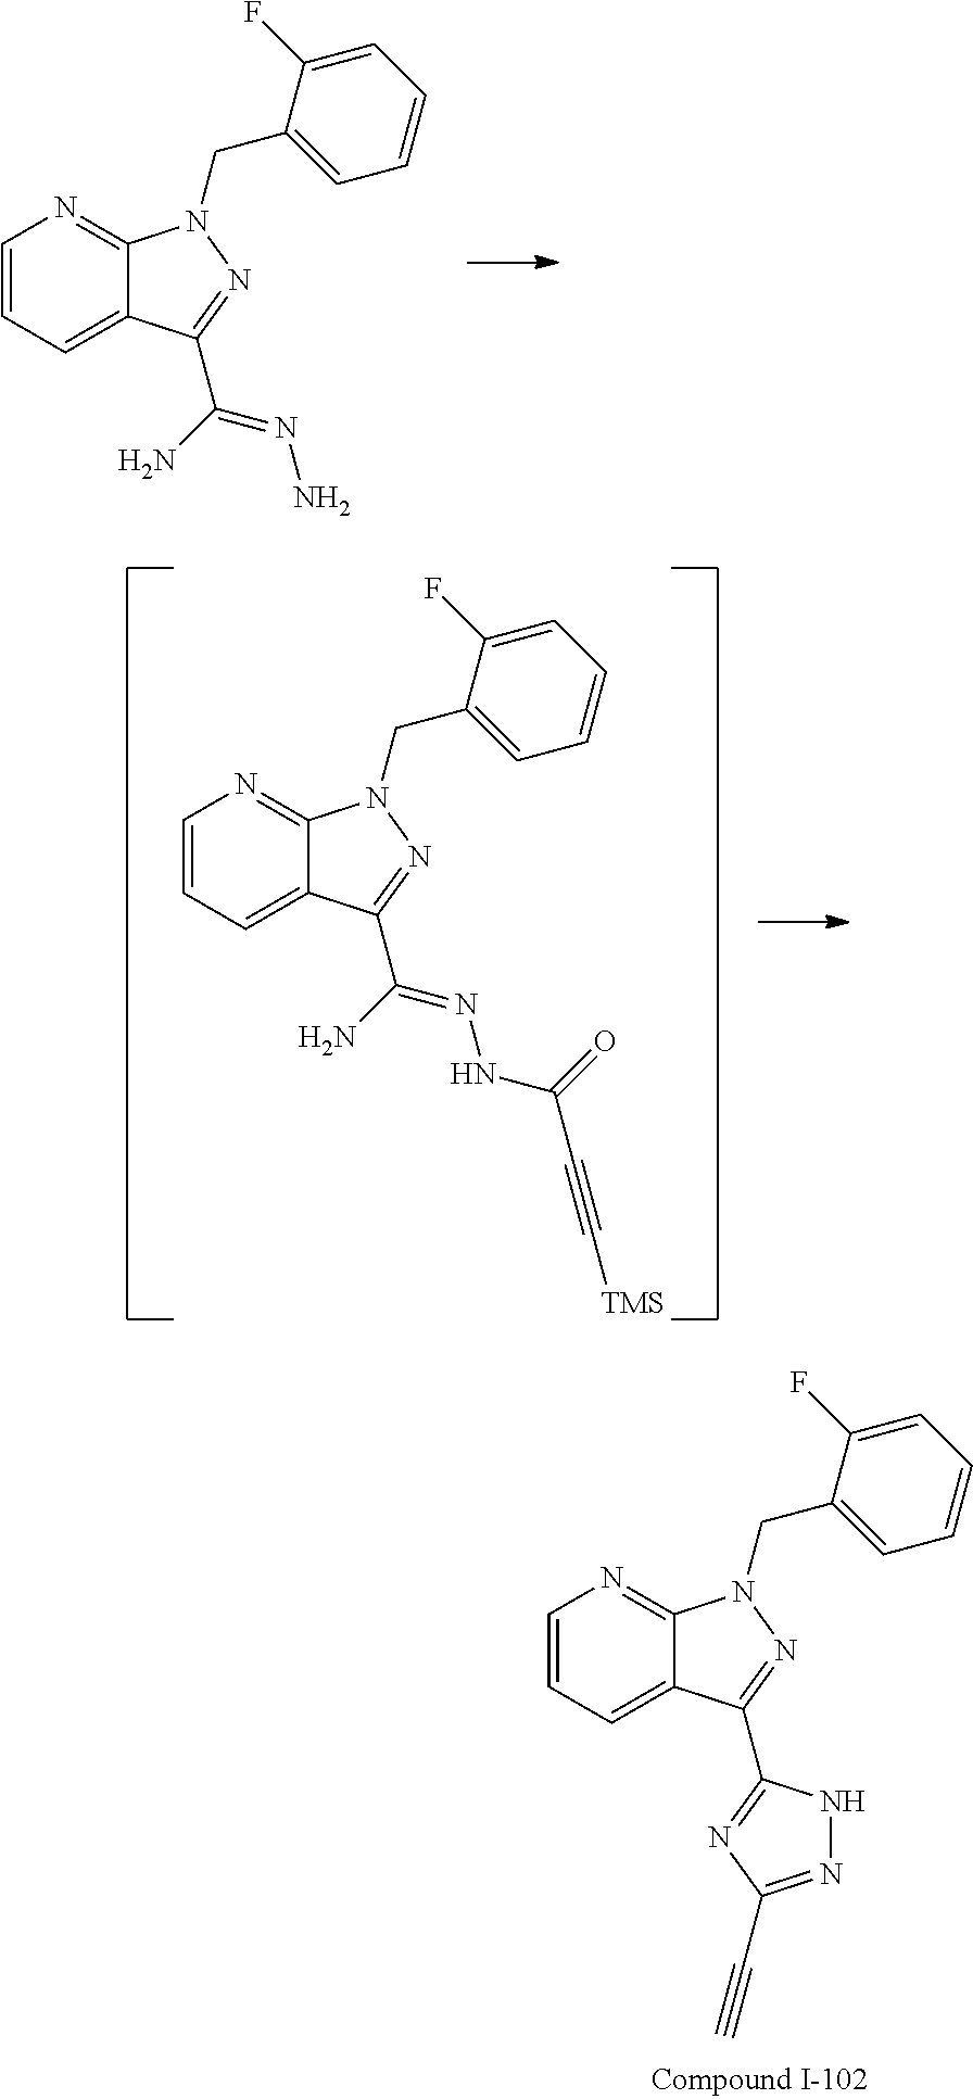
C1=CC=C2C(=N1)N(CC1=CC=CC=C1F)N=C2C1=NC(C#C)=NN1.C1=CC=C2C(=N1)N(CC1=CC=CC=C1F)N=C2C(N)=NN.C1=CC=C2C(=N1)N(CC1=CC=CC=C1F)N=C2C(N)=NNC(C#C[TMS])=O
